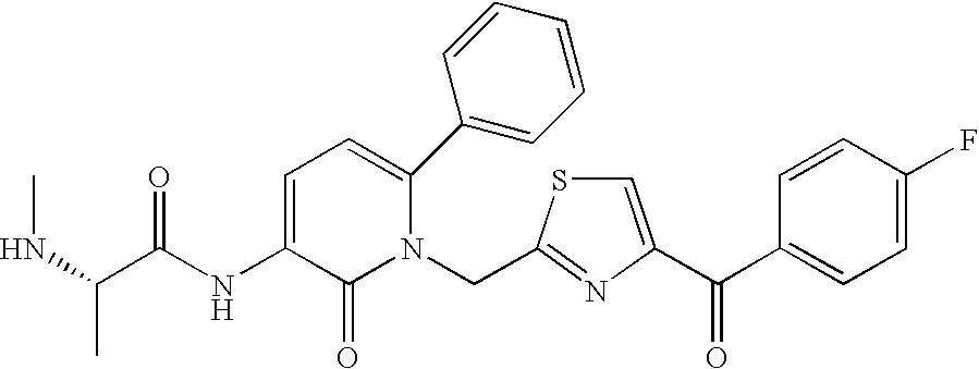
C(N1C(C2=CC=CC=C2)=CC=C(NC(C(NC)C)=O)C1=O)C1=NC(C(C2=CC=C(F)C=C2)=O)=CS1
